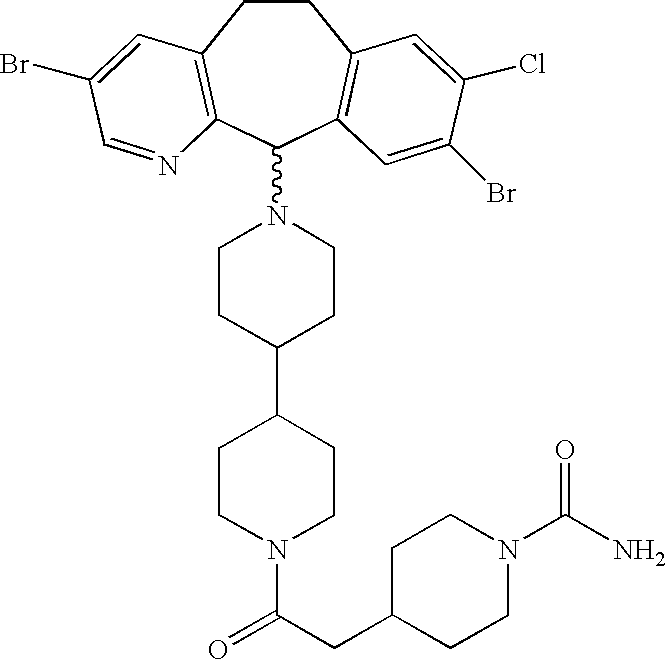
C1CC(C2CCN(C(CC3CCN(C(N)=O)CC3)=O)CC2)CCN1C1C2=C(CCC3=C1C=C(Br)C(Cl)=C3)C=C(Br)C=N2
